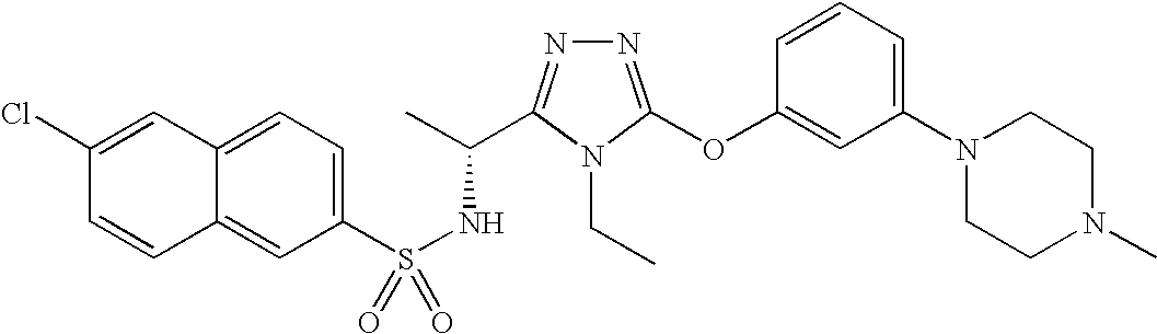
C12=CC=C(S(NC(C)C3=NN=C(OC4=CC(N5CCN(C)CC5)=CC=C4)N3CC)(=O)=O)C=C1C=CC(Cl)=C2
